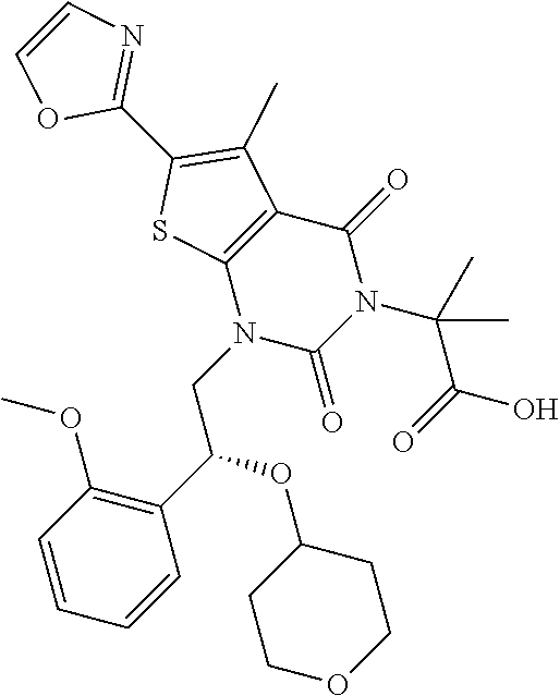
C12=C(N(CC(C3=C(OC)C=CC=C3)OC3CCOCC3)C(=O)N(C(C(=O)O)(C)C)C1=O)SC(C1=NC=CO1)=C2C
